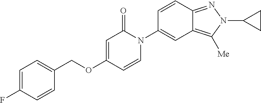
C1=C(F)C=CC(COC2=CC(=O)N(C3=CC4=C([Me])N(C5CC5)N=C4C=C3)C=C2)=C1
